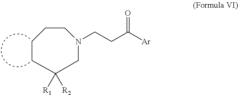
C1CC([R1])([R2])CN(CCC([Ar])=O)CC1
